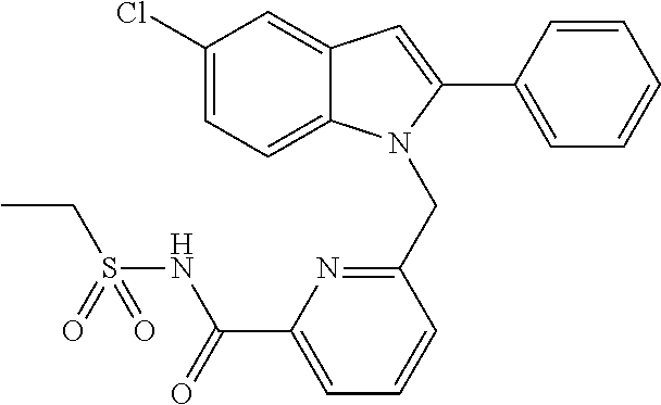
C1(Cl)=CC=C2C(=C1)C=C(C1=CC=CC=C1)N2CC1=NC(C(=O)NS(CC)(=O)=O)=CC=C1
